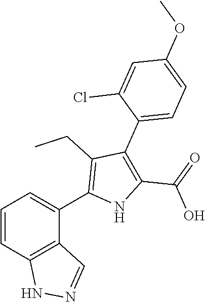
C1=CC2=C(C(C3=C(CC)C(C4=CC=C(OC)C=C4Cl)=C(C(=O)O)N3)=C1)C=NN2
